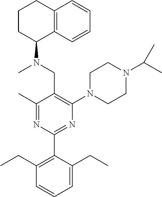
C1(C)=NC(C2=C(CC)C=CC=C2CC)=NC(N2CCN(C(C)C)CC2)=C1CN(C)C1C2=C(CCC1)C=CC=C2
